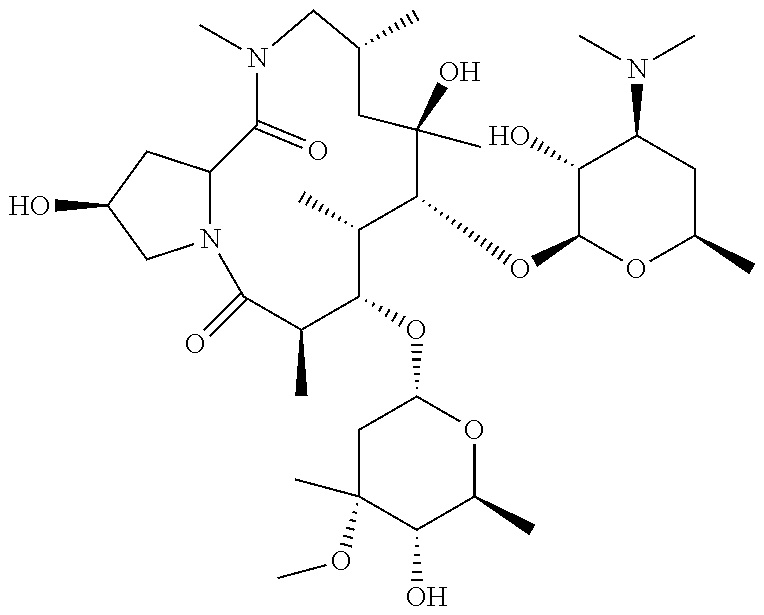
N12C(CC(O)C1)C(=O)N(C)CC(C)CC(C)(O)C(OC1OC(C)CC(N(C)C)C1O)C(C)C(OC1CC(C)(OC)C(O)C(C)O1)C(C)C2=O
